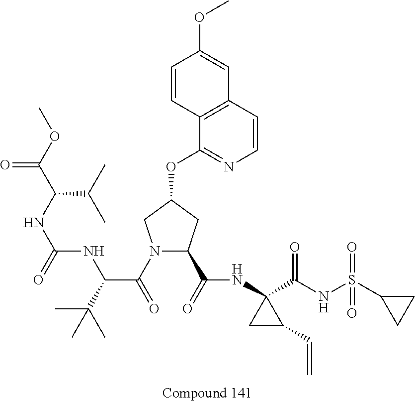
N1(C(=O)C(C(C)(C)C)NC(NC(C(OC)=O)C(C)C)=O)C(C(=O)NC2(C(NS(C3CC3)(=O)=O)=O)CC2C=C)CC(OC2=NC=CC3=C2C=CC(OC)=C3)C1
